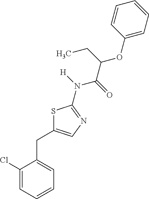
C1(Cl)=CC=CC=C1CC1=CN=C(N(C(C(CC)OC2=CC=CC=C2)=O)[H])S1
